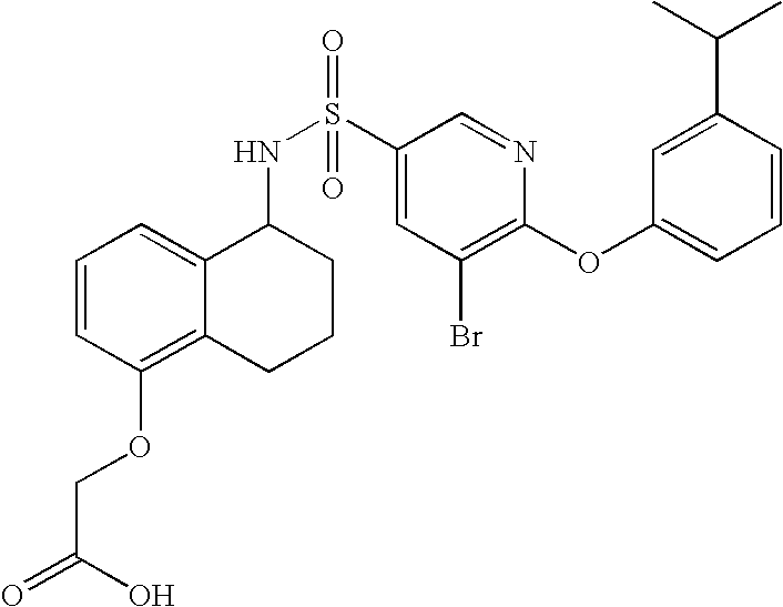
C1=CC(OCC(=O)O)=C2C(=C1)C(NS(C1=CC(Br)=C(OC3=CC=CC(C(C)C)=C3)N=C1)(=O)=O)CCC2
